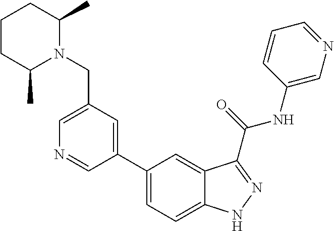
C1(CN2C(C)CCCC2C)=CN=CC(C2=CC=C3C(=C2)C(C(NC2=CN=CC=C2)=O)=NN3)=C1
